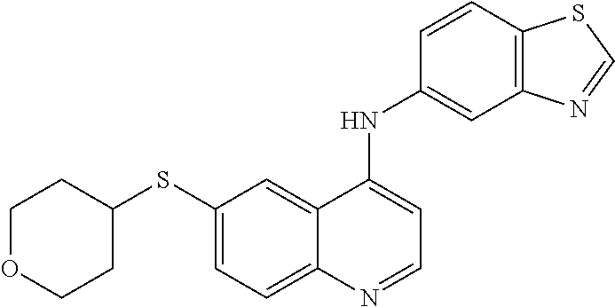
S(C1=CC=C2C(=C1)C(NC1=CC3=C(C=C1)SC=N3)=CC=N2)C1CCOCC1
